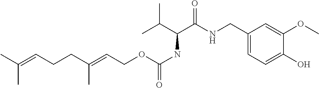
O(C(NC(C(NCC1=CC=C(O)C(OC)=C1)=O)C(C)C)=O)CC=C(CCC=C(C)C)C
